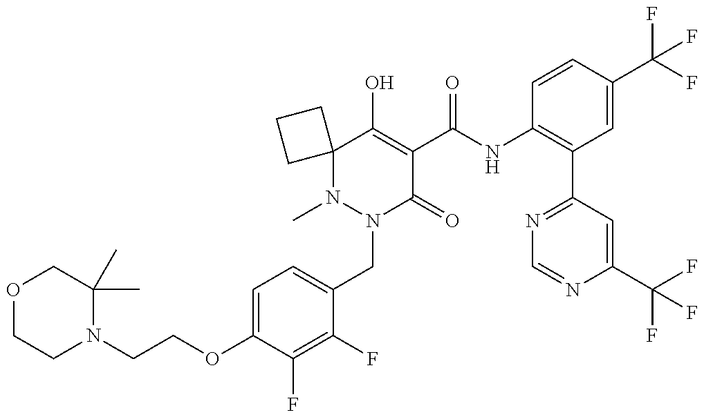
N1(C)N(CC2=CC=C(OCCN3C(C)(C)COCC3)C(F)=C2F)C(=O)C(C(NC2=C(C3=NC=NC(C(F)(F)F)=C3)C=C(C(F)(F)F)C=C2)=O)=C(O)C12CCC2
